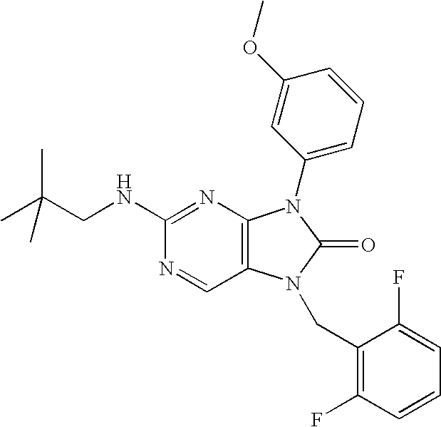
C(NC1=NC2=C(C=N1)N(CC1=C(F)C=CC=C1F)C(=O)N2C1=CC=CC(OC)=C1)C(C)(C)C
